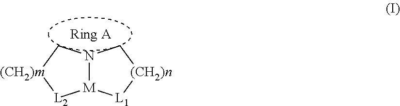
[M]12n(c[(CH2)m][L2]1)c[(CH2)n][L1]2
